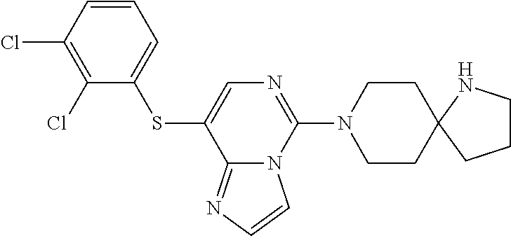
C12=NC=CN1C(N1CCC3(CC1)CCCN3)=NC=C2SC1=CC=CC(Cl)=C1Cl
